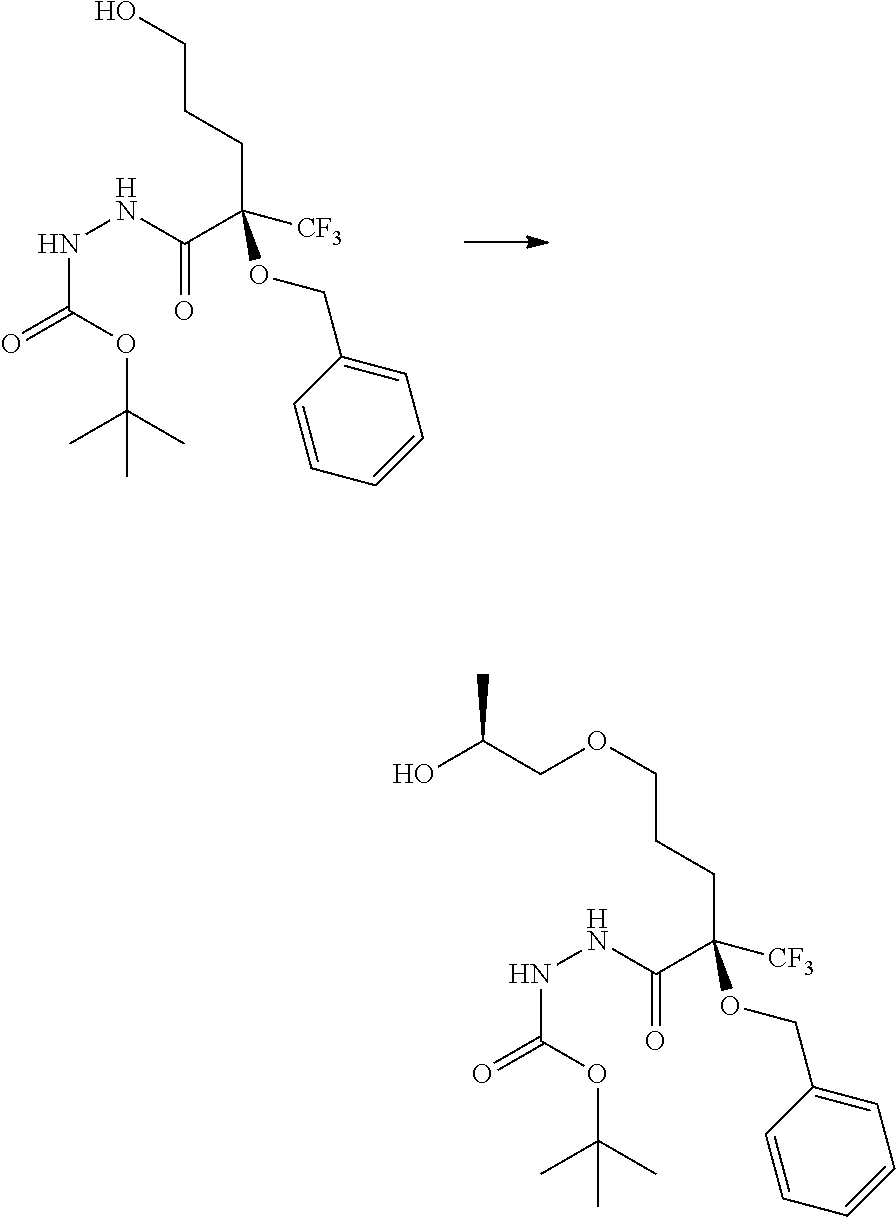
C(CC([CF3])(C(NNC(=O)OC(C)(C)C)=O)OCC1=CC=CC=C1)COCC(O)C.C(CC([CF3])(C(NNC(=O)OC(C)(C)C)=O)OCC1=CC=CC=C1)CO
